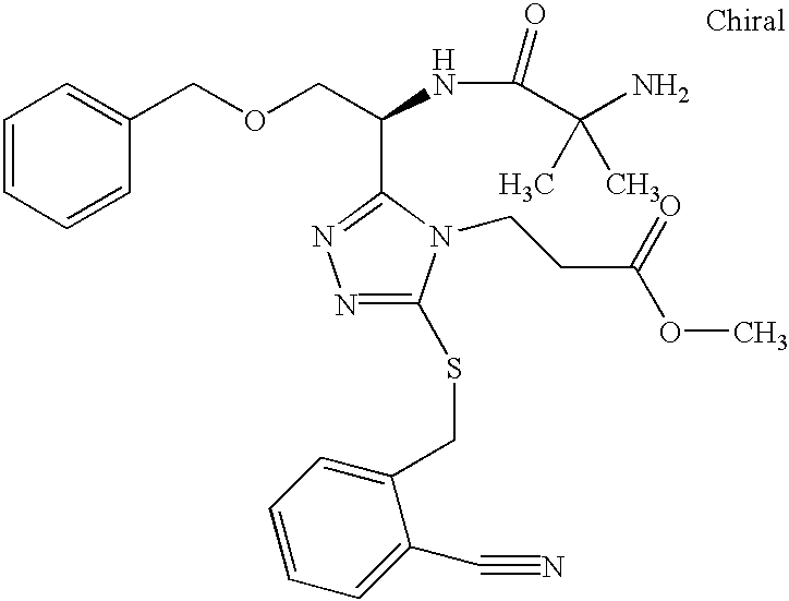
C1=CC=CC(COCC(NC(C(N)(C)C)=O)C2=NN=C(SCC3=CC=CC=C3C#N)N2CCC(OC)=O)=C1
